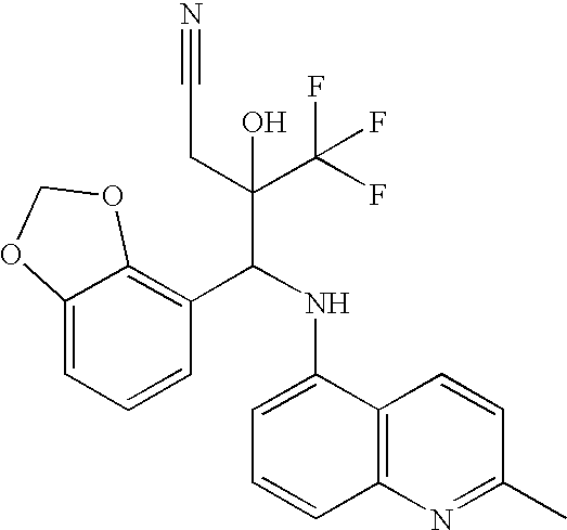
C12=CC=CC(C(NC3=CC=CC4=C3C=CC(C)=N4)C(C(F)(F)F)(CC#N)O)=C1OCO2
